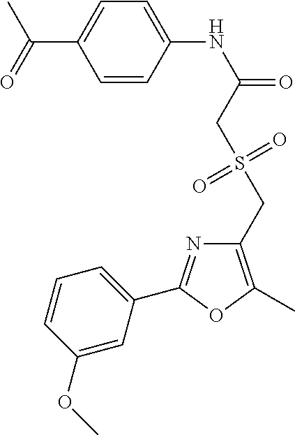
C1=CC(NC(=O)CS(CC2=C(C)OC(C3=CC=CC(OC)=C3)=N2)(=O)=O)=CC=C1C(=O)C
